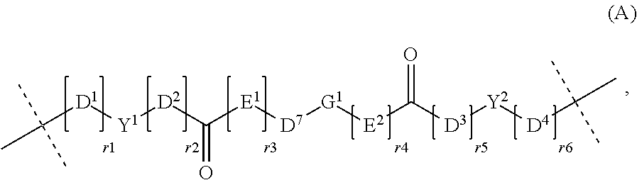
C([D1][Y1][D2]C([E1][D7][G1][E2]C([D3][Y2][D4]C(C)(C)C)=O)=O)(C)(C)C
